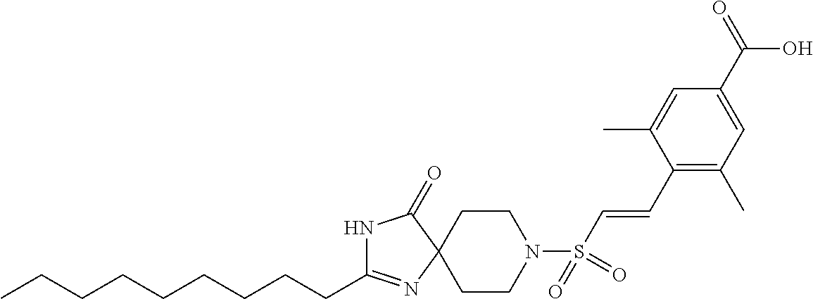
C(CCC1=NC2(C(=O)N1)CCN(S(C=CC1=C(C)C=C(C(=O)O)C=C1C)(=O)=O)CC2)CCCCCC
